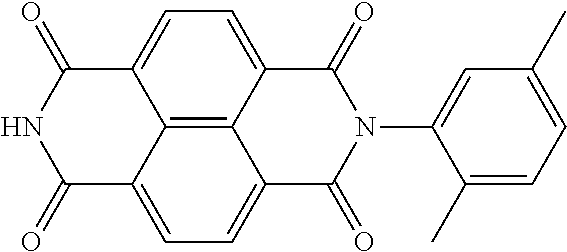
N1C(=O)C2=CC=C3C4=C2C(=CC=C4C(=O)N(C2=CC(C)=CC=C2C)C3=O)C1=O
